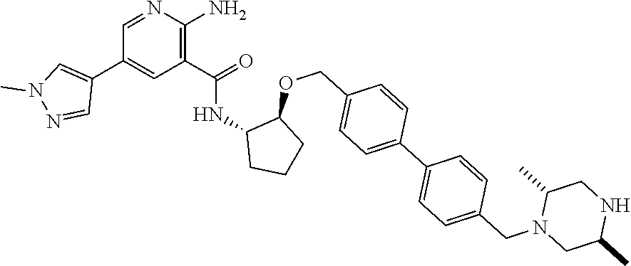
C1=NC(N)=C(C(=O)NC2CCCC2OCC2=CC=C(C3=CC=C(CN4CC(C)NCC4C)C=C3)C=C2)C=C1C1=CN(C)N=C1
